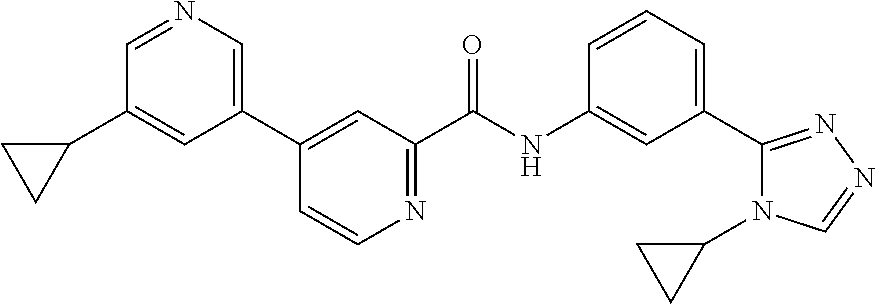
N1=CC(C2CC2)=CC(C2=CC(C(NC3=CC(C4=NN=CN4C4CC4)=CC=C3)=O)=NC=C2)=C1
